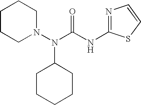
C1CCN(N(C(NC2=NC=CS2)=O)C2CCCCC2)CC1
